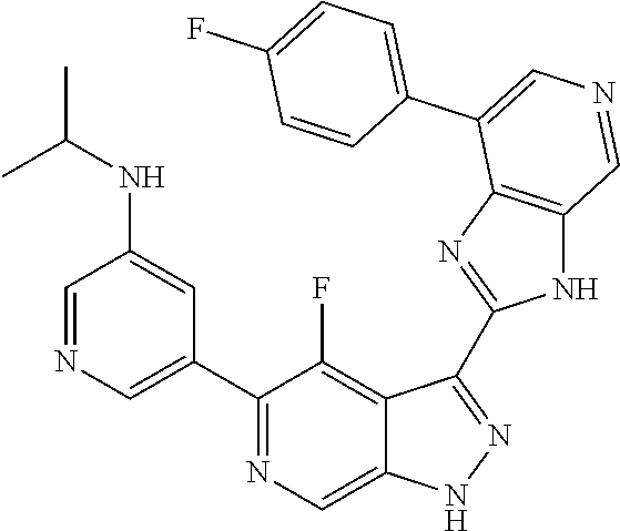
C1(C2=CN=CC(NC(C)C)=C2)=NC=C2C(=C1F)C(C1=NC3=C(N1)C=NC=C3C1=CC=C(F)C=C1)=NN2
